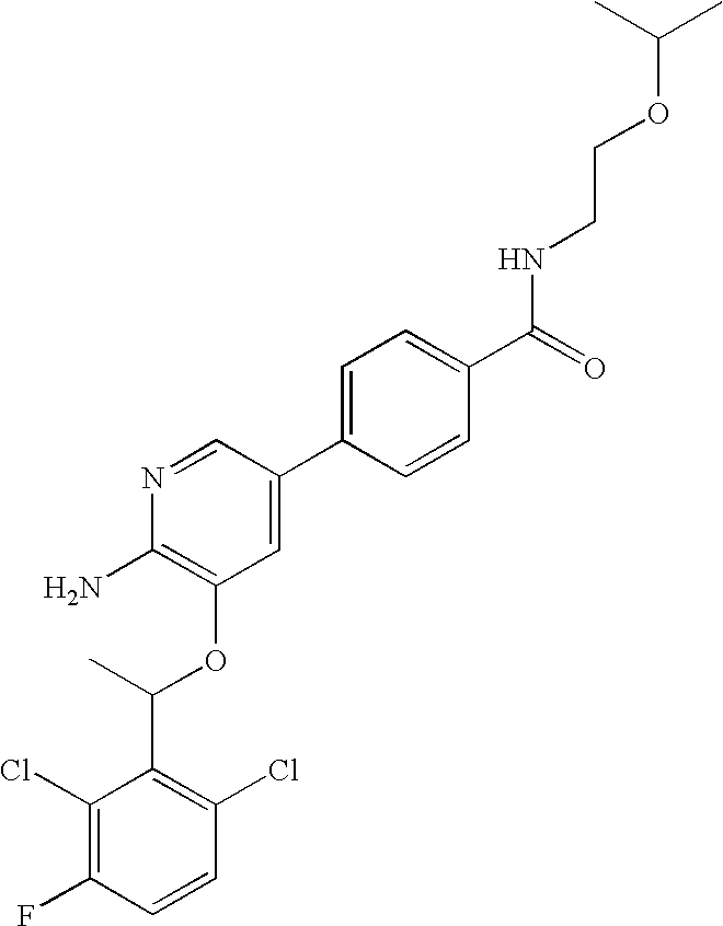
C1(Cl)=C(F)C=CC(Cl)=C1C(C)OC1=C(N)N=CC(C2=CC=C(C(=O)NCCOC(C)C)C=C2)=C1
